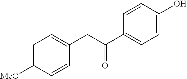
C1=C([MeO])C=CC(CC(C2=CC=C(O)C=C2)=O)=C1
